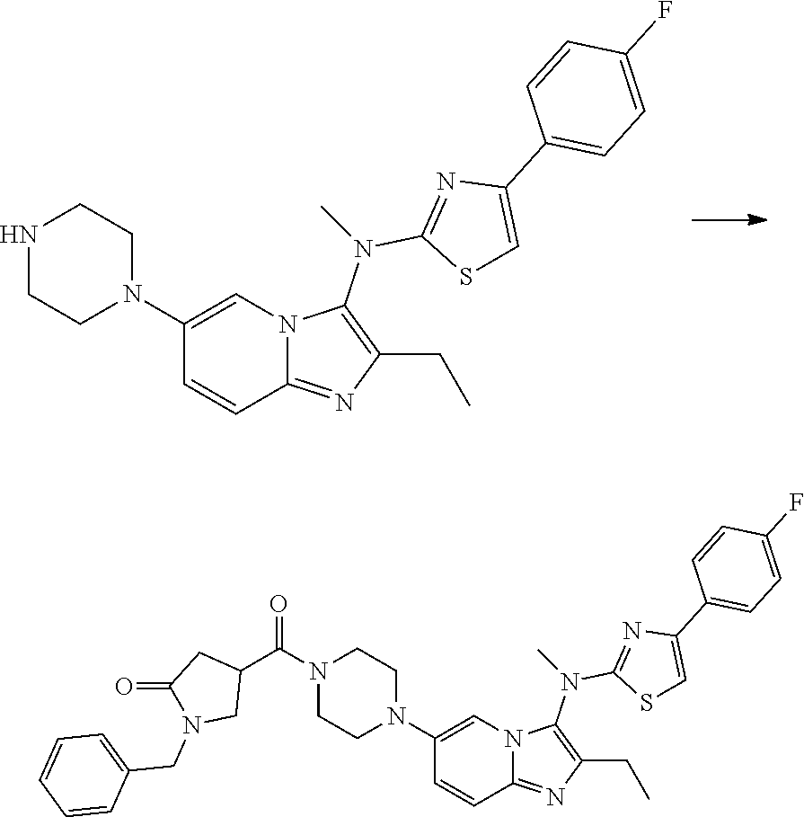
C1(N2CCNCC2)=CN2C(=NC(CC)=C2N(C)C2=NC(C3=CC=C(F)C=C3)=CS2)C=C1.C1=CC2=NC(CC)=C(N(C3=NC(C4=CC=C(F)C=C4)=CS3)C)N2C=C1N1CCN(C(C2CN(CC3=CC=CC=C3)C(=O)C2)=O)CC1
